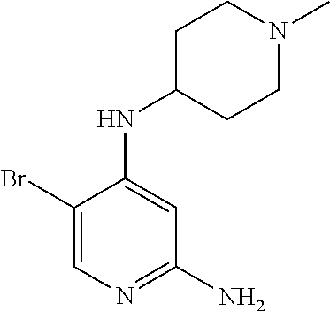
C1(Br)=CN=C(N)C=C1NC1CCN(C)CC1
